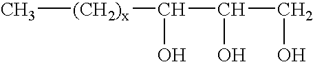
C[(CH2)x]C(C(CO)O)O
